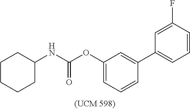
C1(OC(NC2CCCCC2)=O)=CC=CC(C2=CC=CC(F)=C2)=C1
